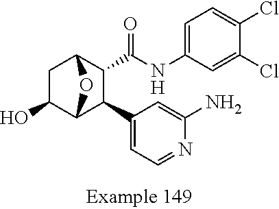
C1C2C(C(NC3=CC=C(Cl)C(Cl)=C3)=O)C(C3=CC=NC(N)=C3)C(O2)C1O
